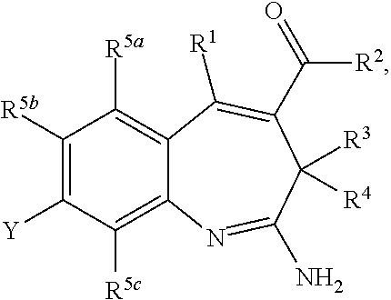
C1([R5b])=C([Y])C([R5c])=C2C(=C1[R5a])C([R1])=C(C(=O)[R2])C([R3])([R4])C(N)=N2
